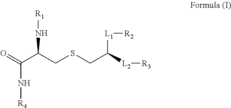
O=C(C(CSCC([L2][R3])[L1][R2])N[R1])N[R4]
